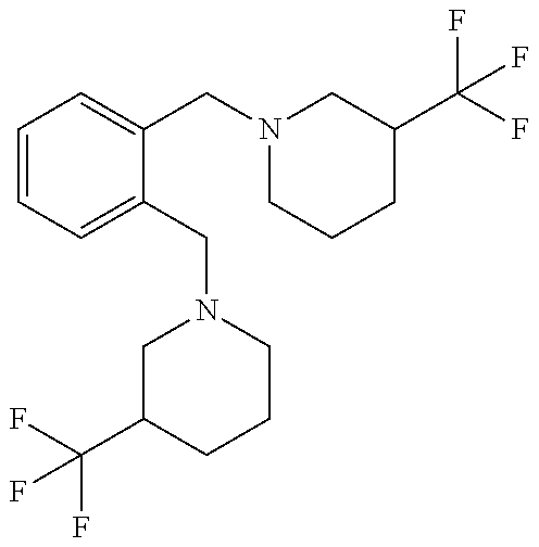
C1C(C(F)(F)F)CCCN1CC1=CC=CC=C1CN1CCCC(C(F)(F)F)C1
